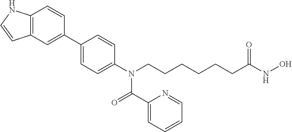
C12=C(C=C(C3=CC=C(N(CCCCCCC(NO)=O)C(C4=CC=CC=N4)=O)C=C3)C=C1)C=CN2
